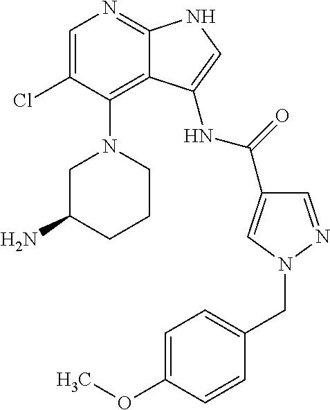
C1=C(Cl)C(N2CC(N)CCC2)=C2C(=N1)NC=C2NC(=O)C1=CN(CC2=CC=C(OC)C=C2)N=C1
